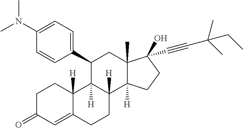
C1(C2C3([H])C([H])(C4([H])C(C)(C2)C(O)(C#CC(C)(C)CC)CC4)CCC2=CC(=O)CCC32[H])=CC=C(N(C)C)C=C1
